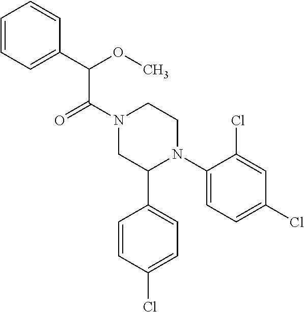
C1=CC=C(C(OC)C(N2CC(C3=CC=C(Cl)C=C3)N(C3=CC=C(Cl)C=C3Cl)CC2)=O)C=C1
